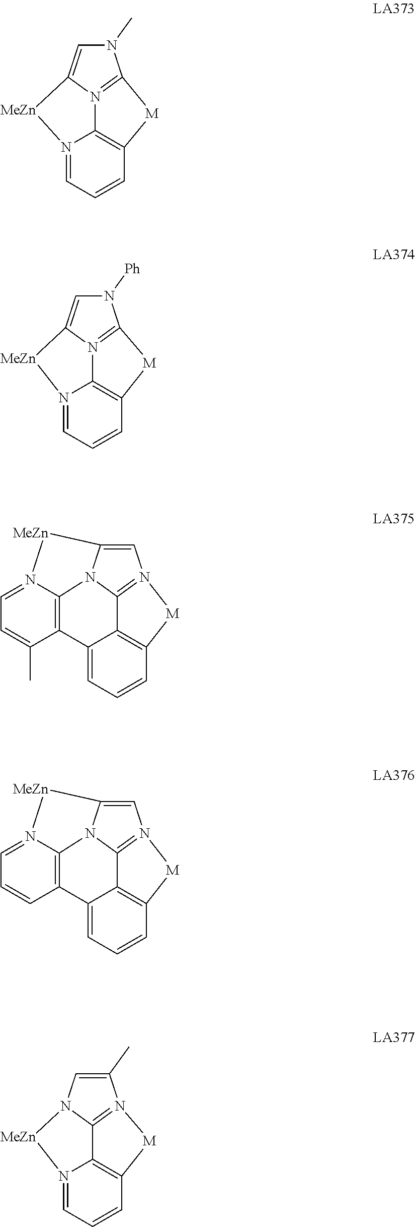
C1=C2C3=C(C=C1)[M]N1=C3N3C(=C1)[MeZn]N1=CC=C(C)C2=C13.C1=N2C3=C(C=C1)[M]N1=C3N(C=C1C)[MeZn]2.C1=N2C3=C(C=C1)[M]C1=N3C(=CN1C)[MeZn]2.C1=N2C3=C(C=C1)[M]C1=N3C(=CN1[Ph])[MeZn]2.C1=C2C3=C(C=C1)[M]N1=C3N3C(=C1)[MeZn]N1=CC=CC2=C13
